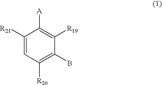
C1([R21])=CC([R20])=C(B)C([R19])=C1[A]
